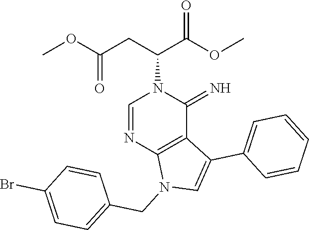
COC(CC(C(OC)=O)N1C=NC2=C(C1=N)C(C1=CC=CC=C1)=CN2CC1=CC=C(Br)C=C1)=O
